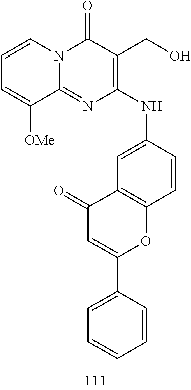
C1=CC=C([OMe])C2=NC(NC3=CC4=C(C=C3)OC(C3=CC=CC=C3)=CC4=O)=C(CO)C(=O)N12
